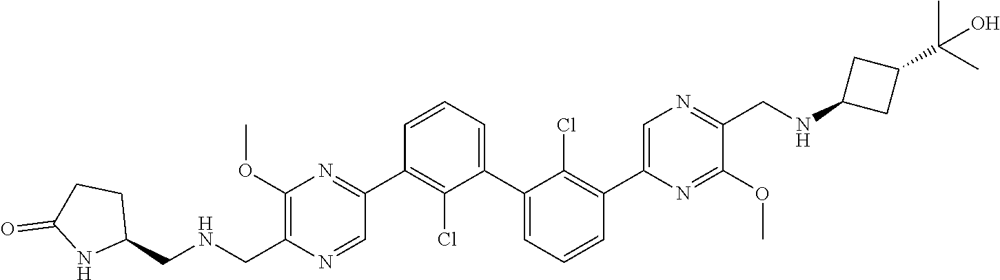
C1(OC)=C(C[HN]CC2CCC(=O)N2)N=CC(C2=C(Cl)C(C3=CC=CC(C4=CN=C(CNC5CC(C(C)(C)O)C5)C(OC)=N4)=C3Cl)=CC=C2)=N1
